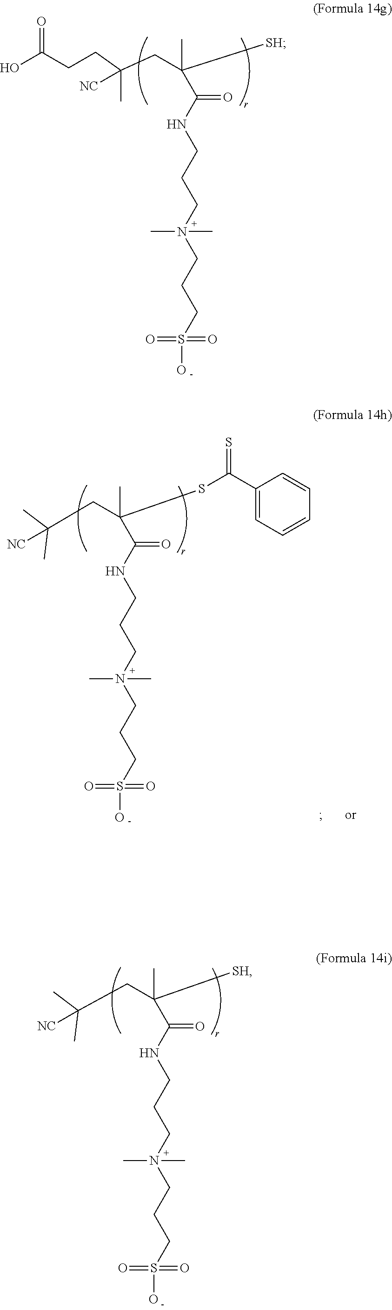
S(CCCN(CCCNC(=O)C([SH])(CC(CCC(O)=O)(C)[NC])C)(C)C)(O)(=O)=O.S(CCCN(CCCNC(=O)C([SH])(CC(C)(C)[NC])C)(C)C)(O)(=O)=O.S(CCCN(CCCNC(=O)C(SC(C1=CC=CC=C1)=S)(CC(C)(C)[NC])C)(C)C)(O)(=O)=O
